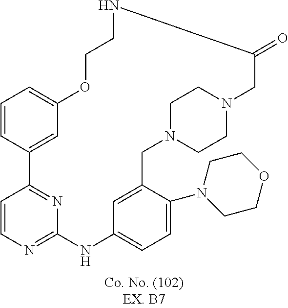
C1=CC2=NC(=N1)NC1=CC=C(N3CCOCC3)C(=C1)CN1CCN(CC1)CC(=O)NCCOC1=CC=CC2=C1
